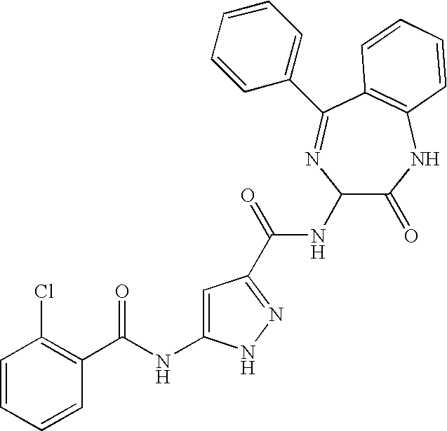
C1=CC=CC(C(NC2=CC(C(=O)NC3C(=O)NC4=C(C(C5=CC=CC=C5)=N3)C=CC=C4)=NN2)=O)=C1Cl
